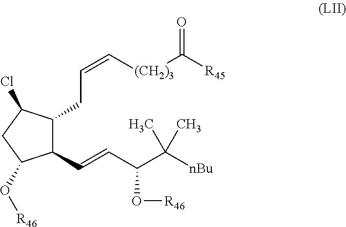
C1(C=CC(C([nBu])(C)C)O[R46])C(CC=C[(CH2)3]C([R45])=O)C(Cl)CC1O[R46]
